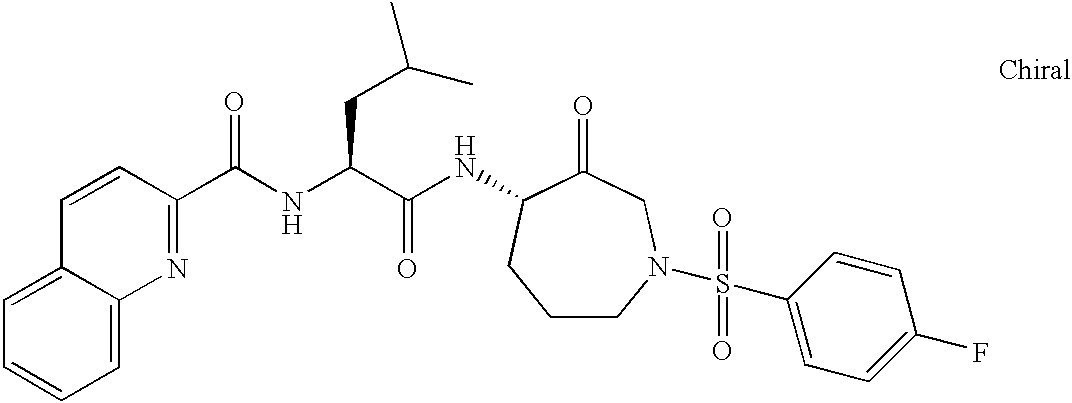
C12=CC=CC=C1N=C(C(NC(C(NC1C(=O)CN(S(C3=CC=C(F)C=C3)(=O)=O)CCC1)=O)CC(C)C)=O)C=C2
